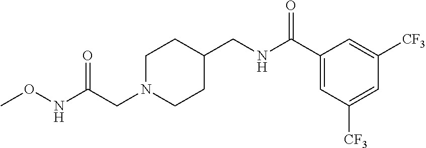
N(C(CN1CCC(CNC(C2=CC([CF3])=CC([CF3])=C2)=O)CC1)=O)OC
